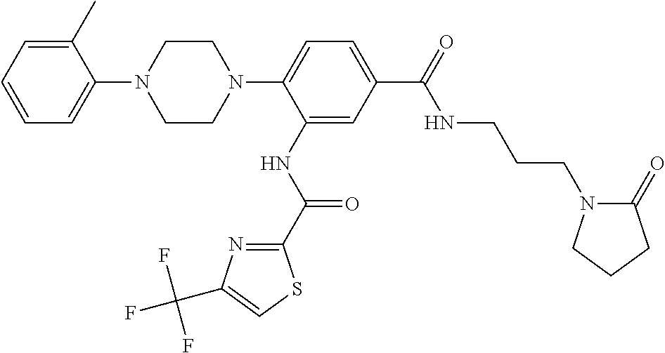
C1=CC=C(C)C(N2CCN(C3=CC=C(C(NCCCN4C(=O)CCC4)=O)C=C3NC(=O)C3=NC(C(F)(F)F)=CS3)CC2)=C1
